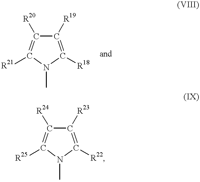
N1(C)C([R18])=C([R19])C([R20])=C1[R21].N1(C)C([R22])=C([R23])C([R24])=C1[R25]
